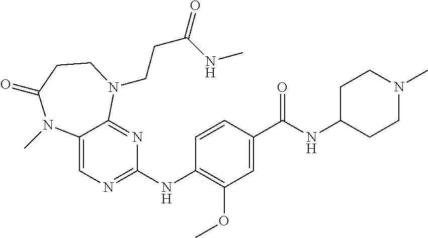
C12=CN=C(NC3=C(OC)C=C(C(NC4CCN(C)CC4)=O)C=C3)N=C1N(CCC(=O)NC)CCC(=O)N2C
